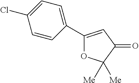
C1(C2=CC=C(Cl)C=C2)=CC(=O)C([Me])([Me])O1
